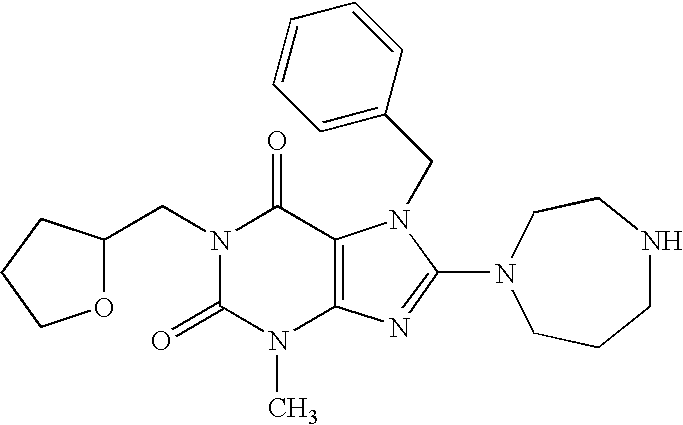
C1COC(CN2C(=O)N(C)C3=C(C2=O)N(CC2=CC=CC=C2)C(N2CCCNCC2)=N3)C1
